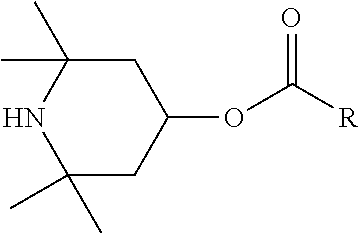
C1(C)(C)CC(OC([R])=O)CC(C)(C)N1
